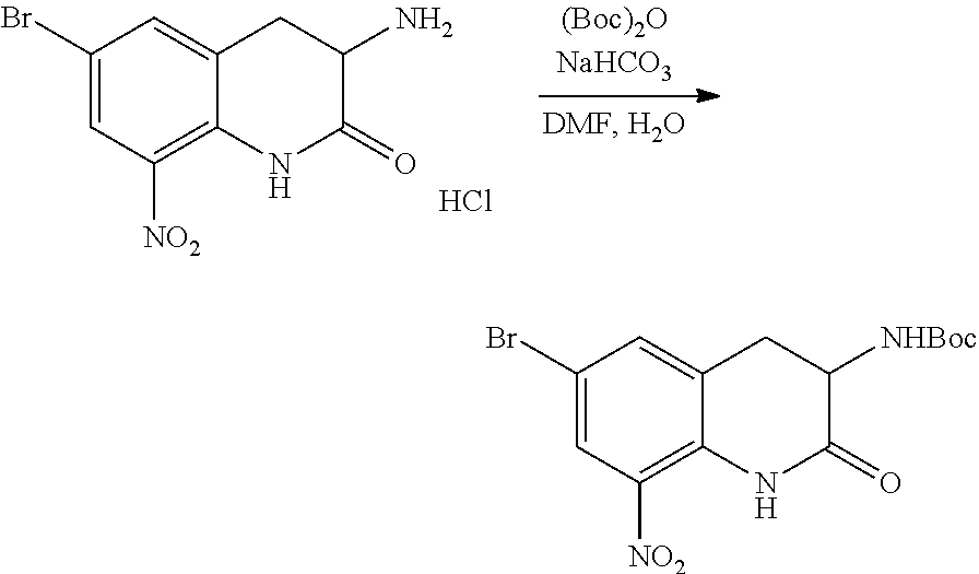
C12=C([NO2])C=C(Br)C=C1CC(N)C(=O)N2.Cl.C12=C([NO2])C=C(Br)C=C1CC([NHBoc])C(=O)N2
